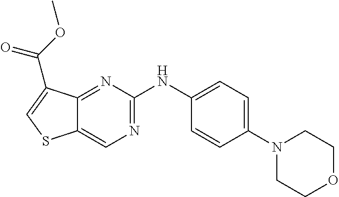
C1(N2CCOCC2)=CC=C(NC2=NC=C3C(=N2)C(C(OC)=O)=CS3)C=C1
